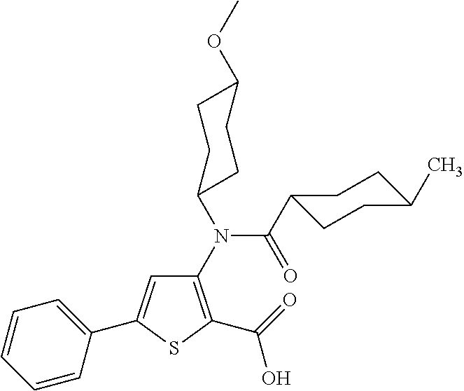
C1(N(C(=O)C2CCC(C)CC2)C2CCC(OC)CC2)=C(C(=O)O)SC(C2=CC=CC=C2)=C1
